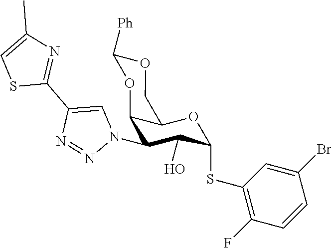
C12C(N3C=C(C4=NC(C)=CS4)N=N3)C(O)C(SC3=C(F)C=CC(Br)=C3)OC1COC([Ph])O2
